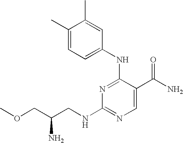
N1=C(NC2=CC=C(C)C(C)=C2)C(C(N)=O)=CN=C1NCC(COC)N
